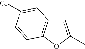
C1=C(C)OC2=C1C=C(Cl)C=C2
